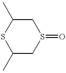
S1C(C)CS(=O)CC1C
